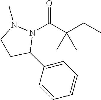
N1(C(C(CC)(C)C)=O)N(C)CCC1C1=CC=CC=C1
